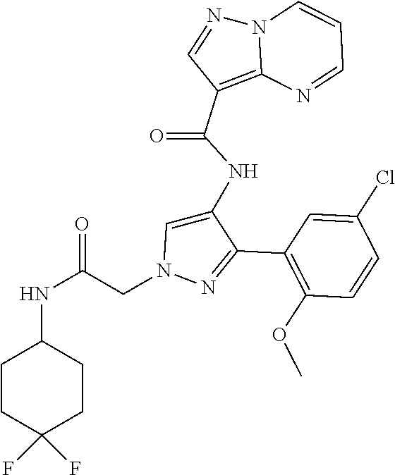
C1(C2=NN(CC(NC3CCC(F)(F)CC3)=O)C=C2NC(C2=C3N(N=C2)C=CC=N3)=O)=C(OC)C=CC(Cl)=C1
